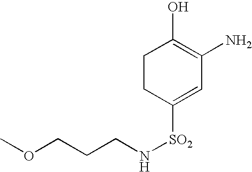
C1CC([SO2]NCCCOC)=CC(N)=C1O
